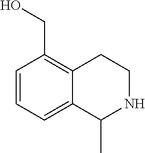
C1=CC=C2C(=C1CO)CCNC2C
